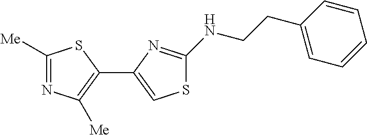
C1([Me])=NC([Me])=C(C2=CSC(NCCC3=CC=CC=C3)=N2)S1
